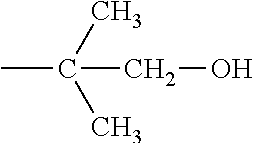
CC(C)(C)CO
